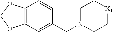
C12=C(C=C(CN3CC[X1]CC3)C=C1)OCO2
